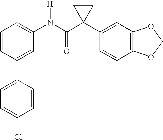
C1=CC(C2=CC=C(Cl)C=C2)=CC(N(C(C2(C3=CC4=C(C=C3)OCO4)CC2)=O)[H])=C1C
